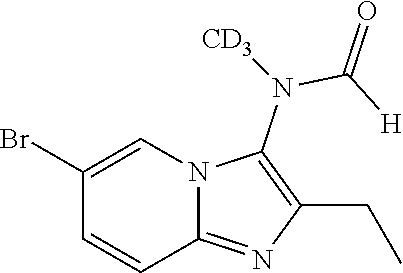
BrC1=CN2C(=NC(CC)=C2N(C(=O)[H])[CD3])C=C1
